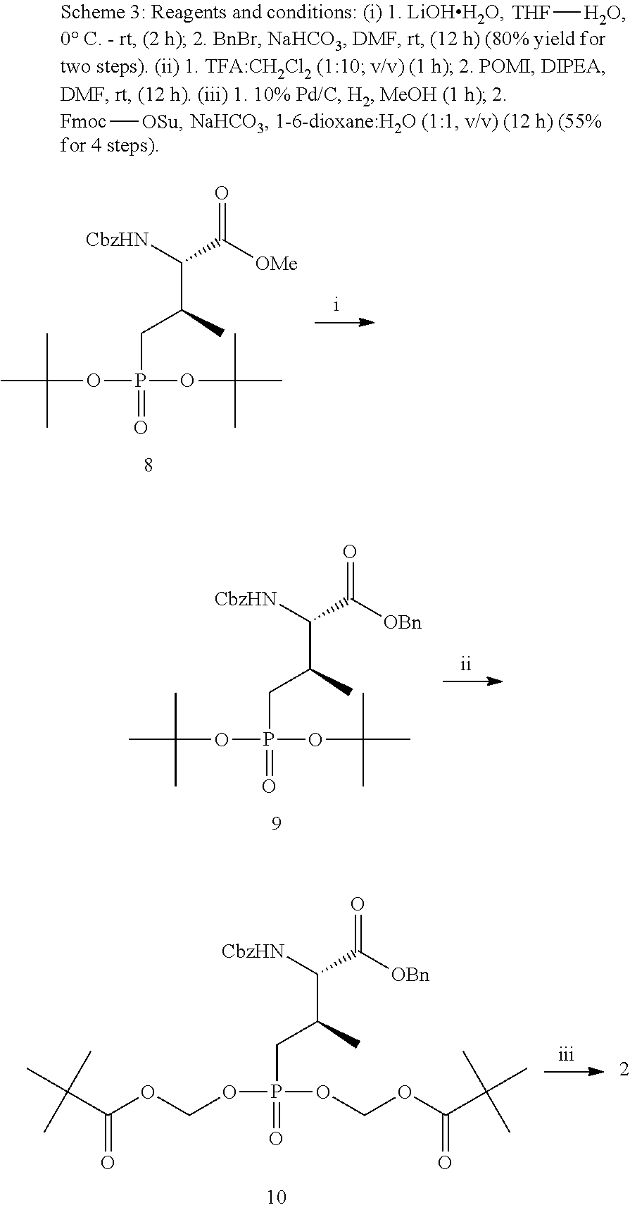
[CbzHN]C(C(=O)[OBn])C(CP(=O)(OC(C)(C)C)OC(C)(C)C)C.[CbzHN]C(C(=O)[OBn])C(CP(=O)(OCOC(=O)C(C)(C)C)OCOC(=O)C(C)(C)C)C.[CbzHN]C(C(=O)[OMe])C(CP(=O)(OC(C)(C)C)OC(C)(C)C)C.[THF][H2O].[Fmoc][OSu]
